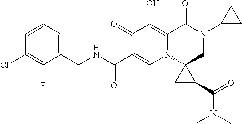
C1(F)=C(Cl)C=CC=C1CNC(C1=CN2C3(CN(C4CC4)C(=O)C2=C(O)C1=O)CC3C(N(C)C)=O)=O
